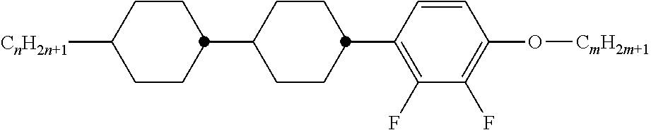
C1CC(C2CCC(C3=C(F)C(F)=C(O[CmH2m+1])C=C3)CC2)CCC1[CnH2n+1]
